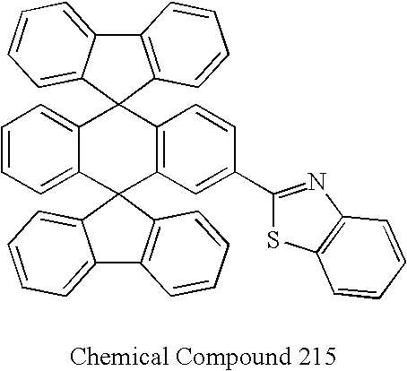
C12=CC=CC=C1C1(C3=C(C=CC(C4=NC5=C(S4)C=CC=C5)=C3)C23C2=CC=CC=C2C2=C3C=CC=C2)C2=C(C3=CC=CC=C31)C=CC=C2
